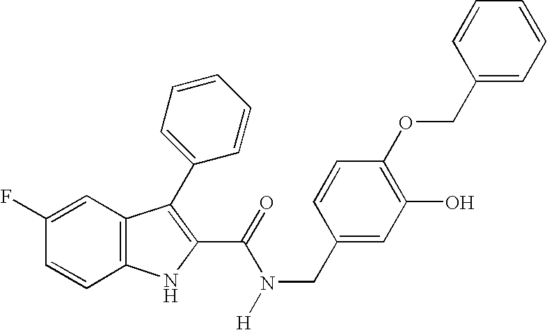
C1=C(F)C=CC2=C1C(C1=CC=CC=C1)=C(C(N(CC1=CC(O)=C(OCC3=CC=CC=C3)C=C1)[H])=O)N2
